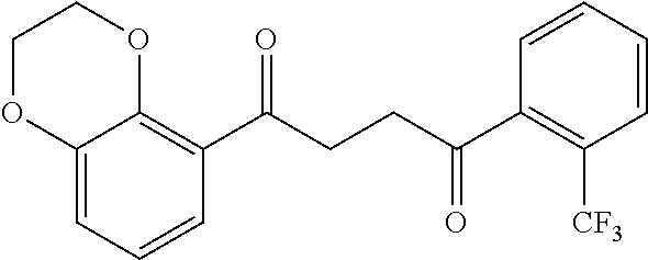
C12=CC=CC(C(CCC(C3=C([CF3])C=CC=C3)=O)=O)=C1OCCO2
